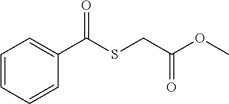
C1=CC=CC(C(SCC(OC)=O)=O)=C1
